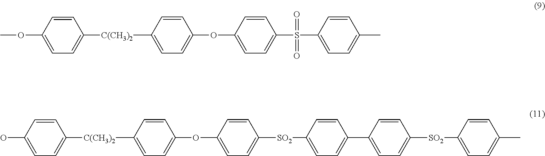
C1=C(OC2=CC=C([C(CH3)2]C3=CC=C(OC)C=C3)C=C2)C=CC(S(C2=CC=C(C)C=C2)(=O)=O)=C1.C1=C(OC2=CC=C([C(CH3)2]C3=CC=C(O)C=C3)C=C2)C=CC([SO2]C2=CC=C(C3=CC=C([SO2]C4=CC=C(C)C=C4)C=C3)C=C2)=C1
